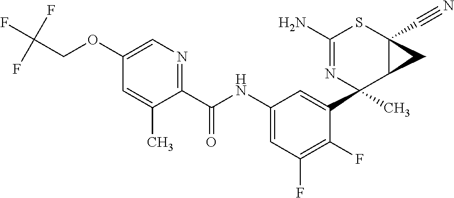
C1(OCC(F)(F)F)=CN=C(C(NC2=CC(F)=C(F)C(C3(C)C4C(C#N)(SC(N)=N3)C4)=C2)=O)C(C)=C1
